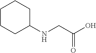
C1CCC(NCC(O)=O)CC1
